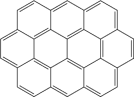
C12=CC3=CC=C4C5=C6C7=C8C(=C35)C1=C1C3=C8C(=CC7=CC=C6C=C4)C=CC3=CC=C1C=C2
